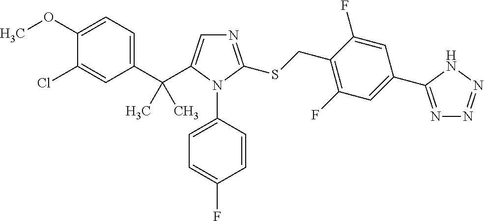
C1(OC)=CC=C(C(C2=CN=C(SCC3=C(F)C=C(C4=NN=NN4)C=C3F)N2C2=CC=C(F)C=C2)(C)C)C=C1Cl
